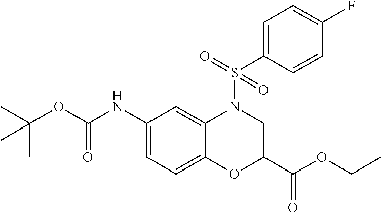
N(C1=CC=C2C(=C1)N(S(C1=CC=C(F)C=C1)(=O)=O)CC(C(OCC)=O)O2)C(OC(C)(C)C)=O
